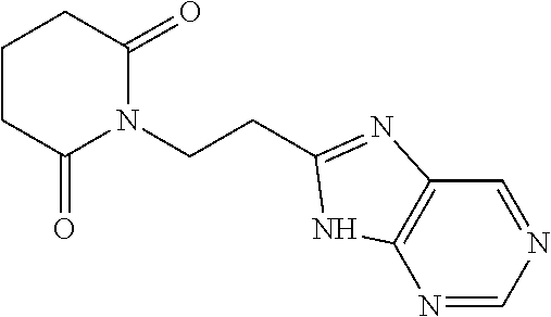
C(CN1C(=O)CCCC1=O)C1=NC2=C(N=CN=C2)N1
